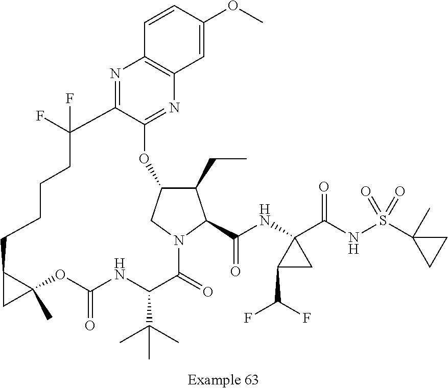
O1C(=O)NC(C(C)(C)C)C(=O)N2CC(C(CC)C2C(=O)NC2(C(NS(=O)(=O)C3(C)CC3)=O)C(C(F)F)C2)OC2=NC3=C(N=C2C(F)(F)CCCCC2C1(C)C2)C=CC(OC)=C3
